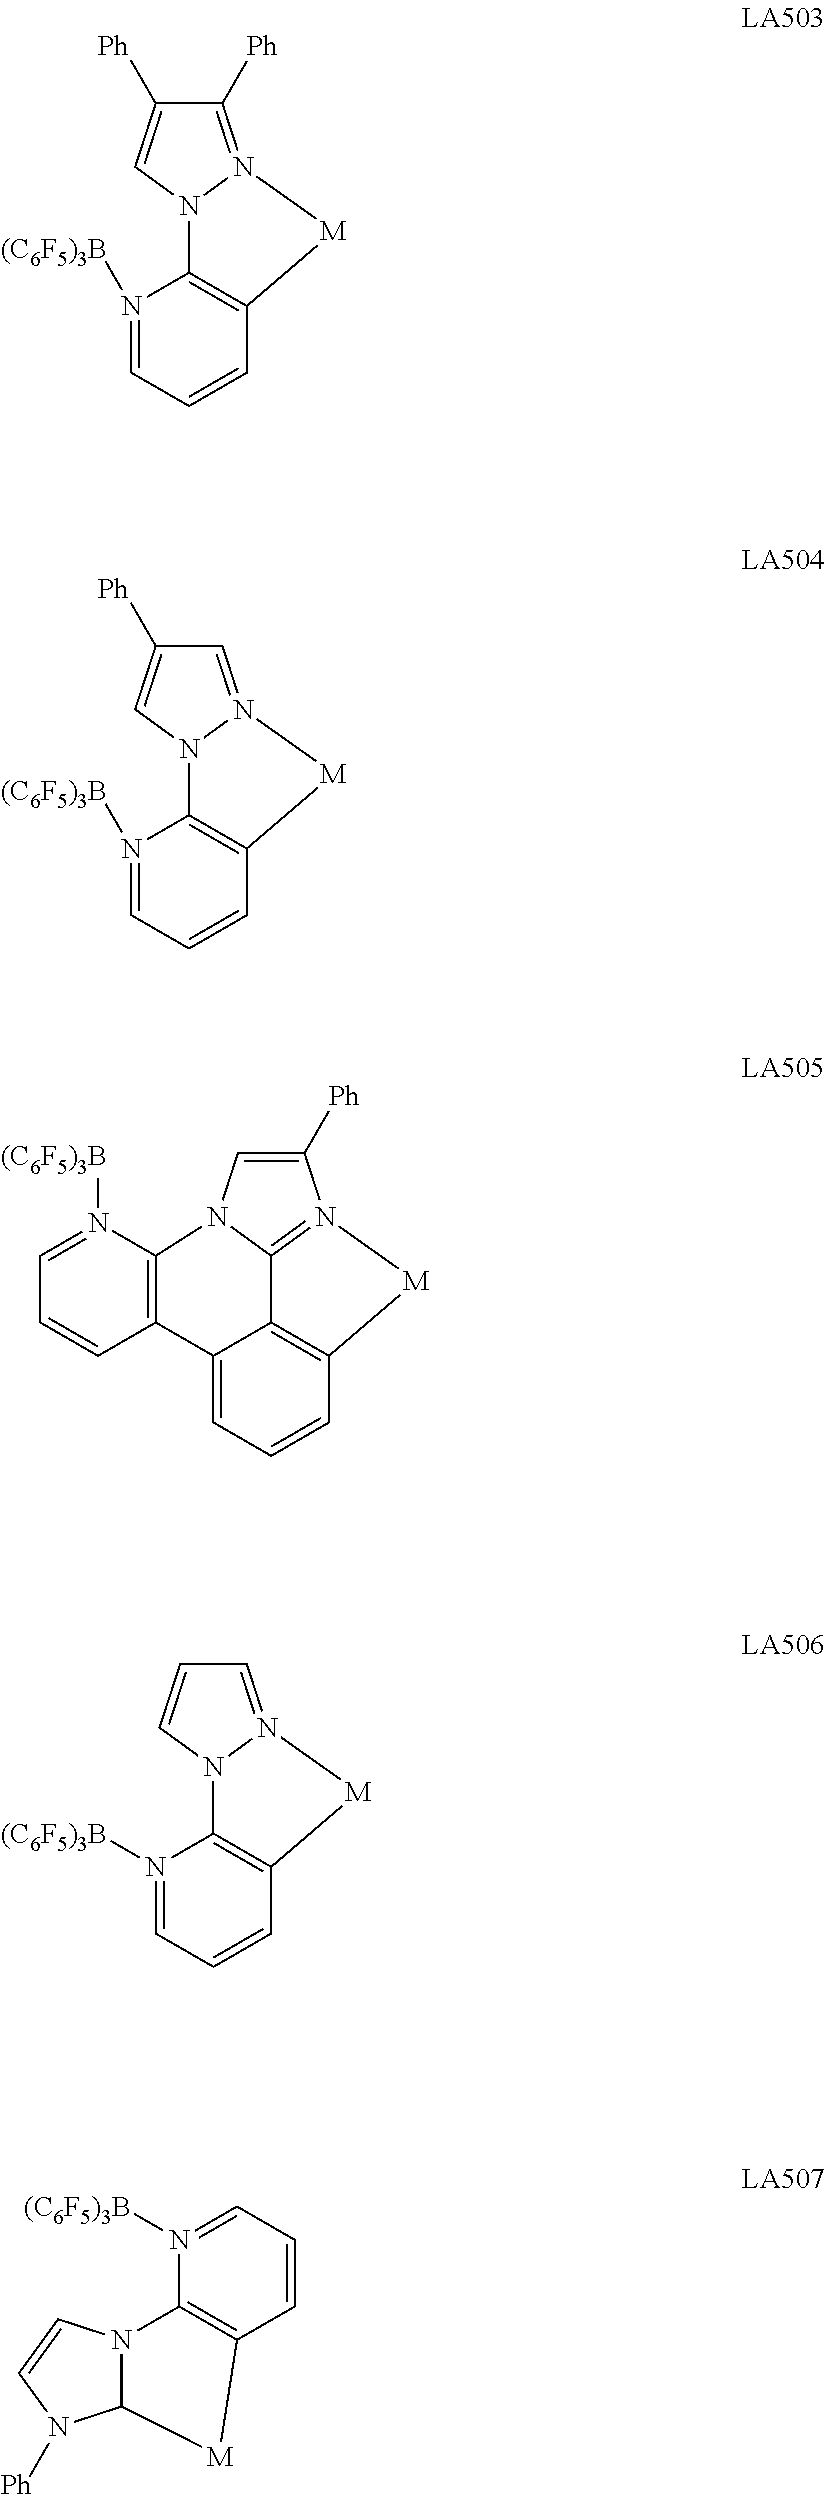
C1([Ph])=N2N(C=C1[Ph])C1=C(C=CC=N1[(C6F5)3B])[M]2.C1=CC=N([(C6F5)3B])C2=C1[M]C1N2C=CN1[Ph].C1([Ph])=CN2C3=N1[M]C1=C3C(=CC=C1)C1=C2N([(C6F5)3B])=CC=C1.C1=N2N(C=C1)C1=C(C=CC=N1[(C6F5)3B])[M]2.C1=N2N(C=C1[Ph])C1=C(C=CC=N1[(C6F5)3B])[M]2
